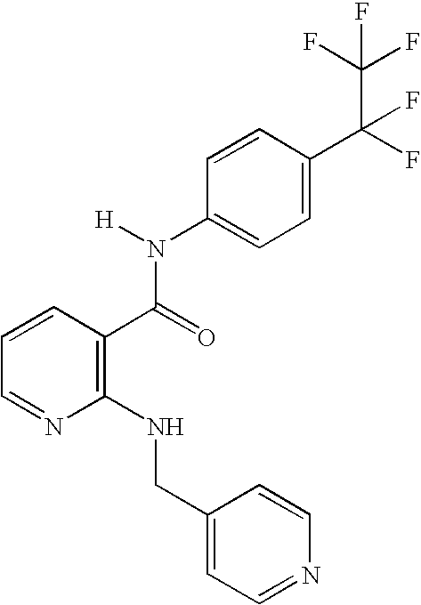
C1(NCC2=CC=NC=C2)=C(C(=O)N(C2=CC=C(C(F)(C(F)(F)F)F)C=C2)[H])C=CC=N1
